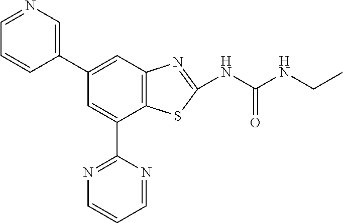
C1=NC=C(C2=CC3=C(C(C4=NC=CC=N4)=C2)SC(NC(NCC)=O)=N3)C=C1
